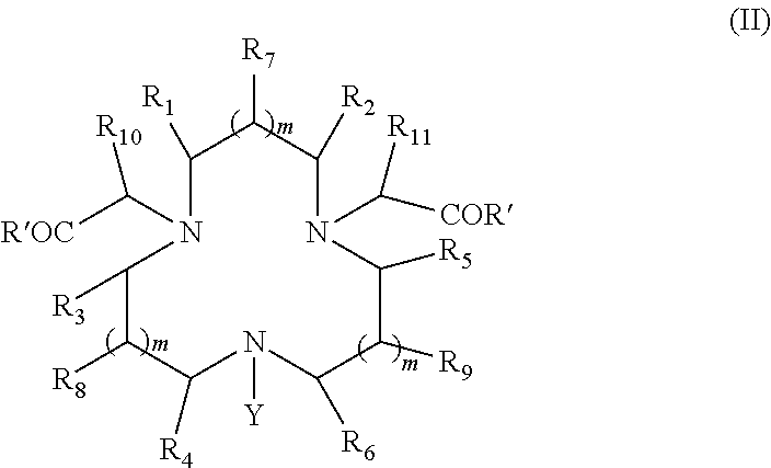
C1([R1])N(C([ROC])[R10])C([R3])C([R8])C([R4])N([Y])C([R6])C([R9])C([R5])N(C([R11])[COR])C([R2])C1[R7]
